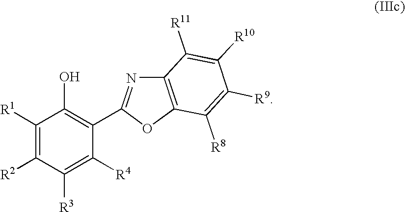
C1([R1])=C([R2])C([R3])=C([R4])C(C2=NC3=C(O2)C([R8])=C([R9])C([R10])=C3[R11])=C1O
